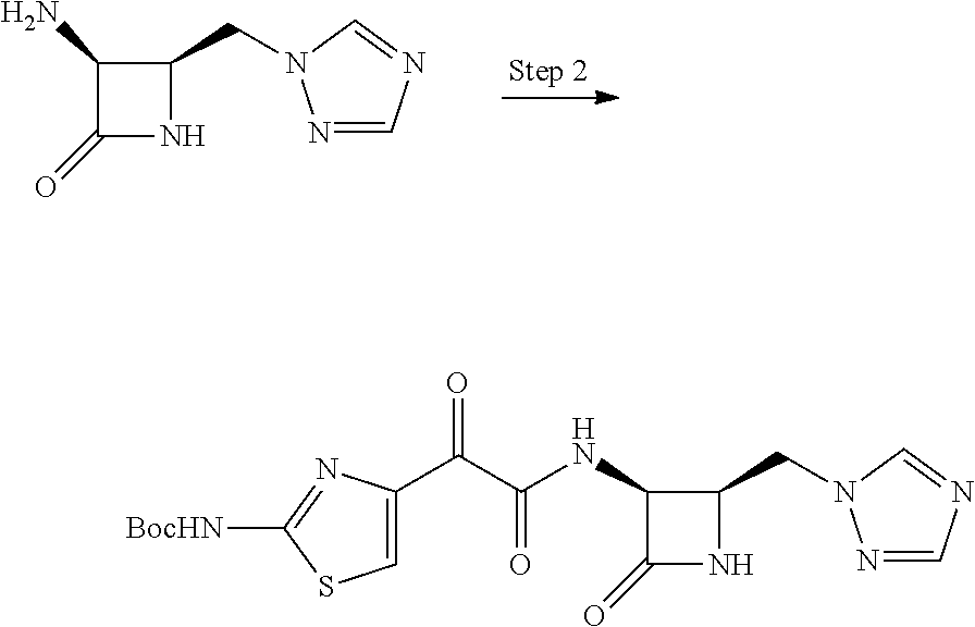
C1(N)C(=O)NC1CN1N=CN=C1.C1(NC(C(C2=CSC([BocHN])=N2)=O)=O)C(=O)NC1CN1N=CN=C1
